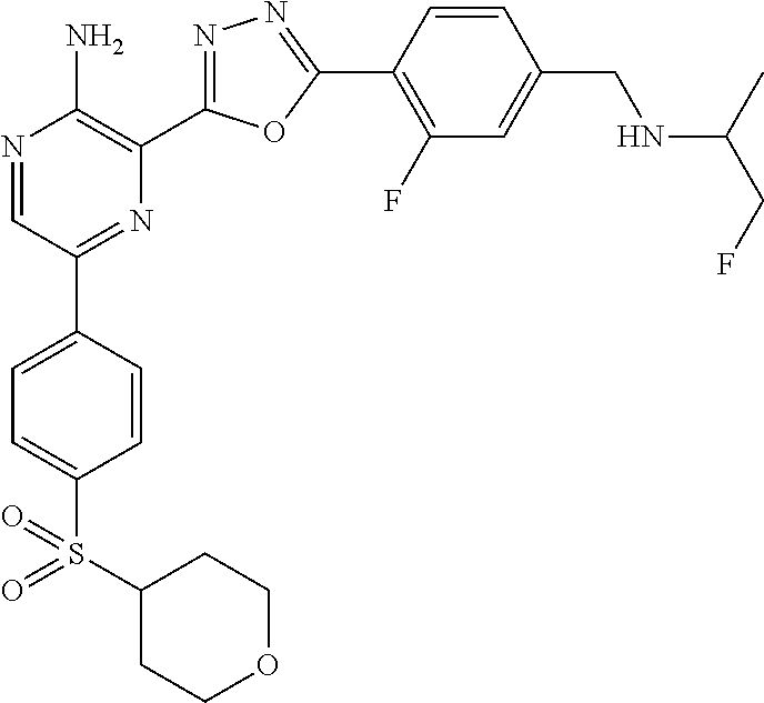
N1=CC(C2=CC=C(S(C3CCOCC3)(=O)=O)C=C2)=NC(C2=NN=C(C3=C(F)C=C(CNC(C)CF)C=C3)O2)=C1N
